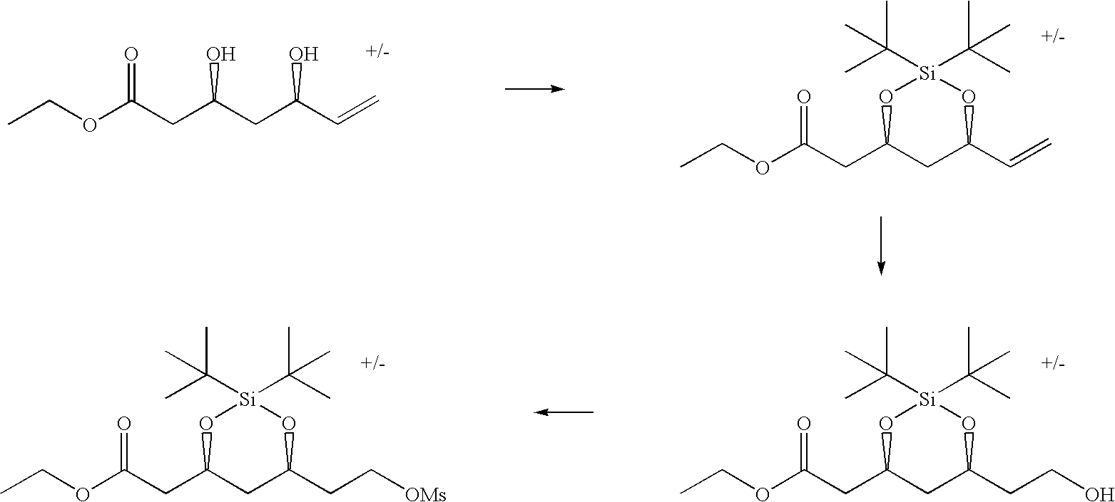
C(OC(CC(CC(C=C)O)O)=O)C.C(OC(CC1CC(C=C)O[Si](C(C)(C)C)(C(C)(C)C)O1)=O)C.C(OC(CC1CC(CCO)O[Si](C(C)(C)C)(C(C)(C)C)O1)=O)C.C(OC(CC1CC(CC[OMs])O[Si](C(C)(C)C)(C(C)(C)C)O1)=O)C
